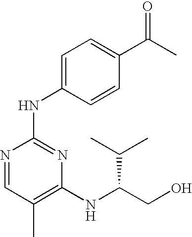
N1=CC(C)=C(NC(CO)C(C)C)N=C1NC1=CC=C(C(C)=O)C=C1
